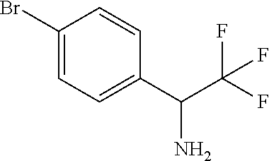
C1=C(Br)C=CC(C(C(F)(F)F)N)=C1
